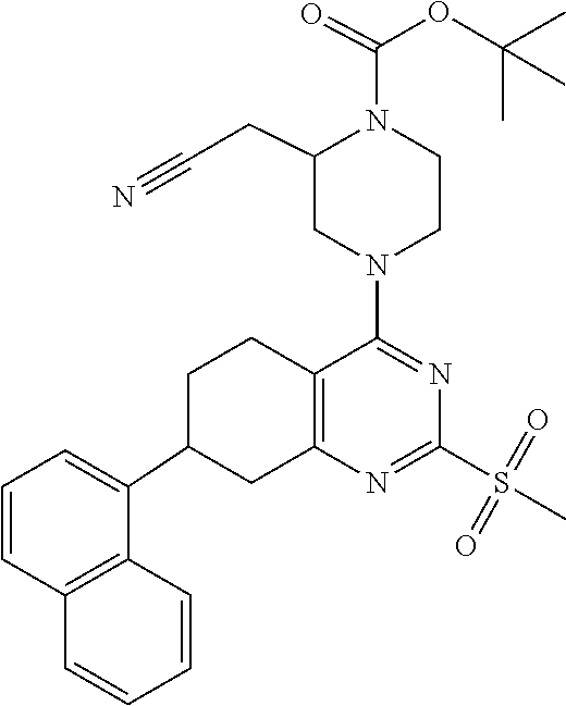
C1(S(=O)(=O)C)=NC2=C(C(N3CCN(C(OC(C)(C)C)=O)C(CC#N)C3)=N1)CCC(C1=CC=CC3=C1C=CC=C3)C2
